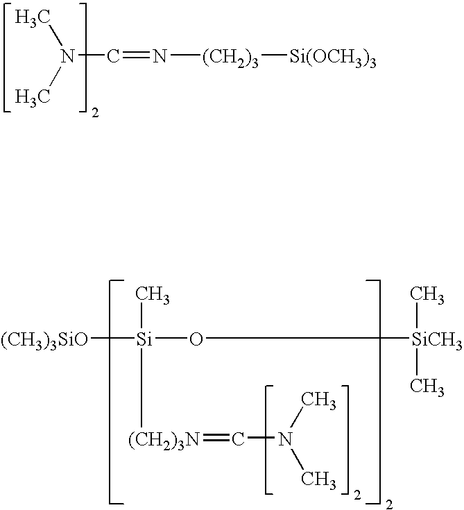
N(C=N[(CH2)3][Si(OCH3)3])(C)C.[(CH3)3SiO][Si](C)([(CH2)3N]=CN(C)C)O[SiCH3](C)C
